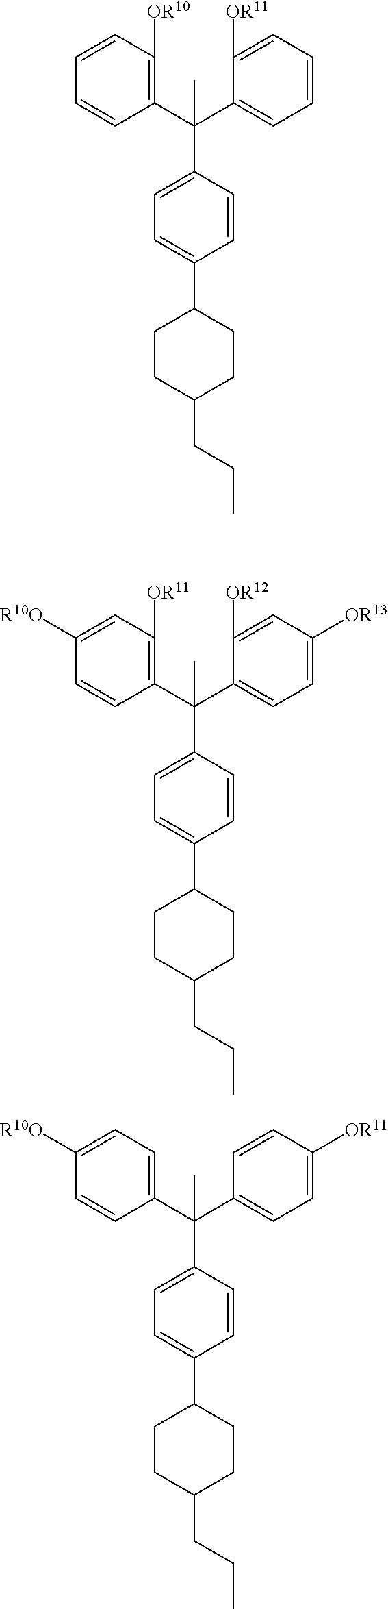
C1(C(C2=CC=CC=C2[OR11])(C)C2=CC=C(C3CCC(CCC)CC3)C=C2)=C([OR10])C=CC=C1.C1(C(C2=CC=C([OR13])C=C2[OR12])(C)C2=CC=C(C3CCC(CCC)CC3)C=C2)=C([OR11])C=C([R10O])C=C1.C1(C(C2=CC=C([OR11])C=C2)(C)C2=CC=C(C3CCC(CCC)CC3)C=C2)=CC=C([R10O])C=C1
